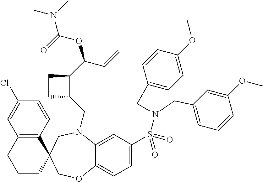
C1(Cl)=CC2=C(C=C1)C1(CCC2)COC2=CC=C(S(N(CC3=CC=CC(OC)=C3)CC3=CC=C(OC)C=C3)(=O)=O)C=C2N(CC2C(C(C=C)OC(N(C)C)=O)CC2)C1
